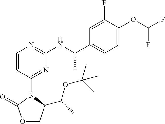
O1CC(C(C)OC(C)(C)C)N(C2=NC(NC(C3=CC=C(OC(F)F)C(F)=C3)C)=NC=C2)C1=O
